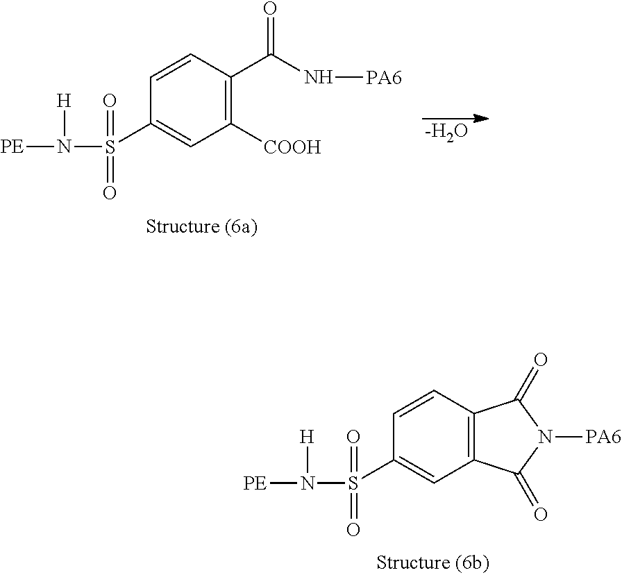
[-H2O].[PE]N([H])S(=O)(=O)C1=CC([COOH])=C(C(N[PA6])=O)C=C1.[PE]N([H])S(=O)(=O)C1=CC2=C(C=C1)C(=O)N([PA6])C2=O
